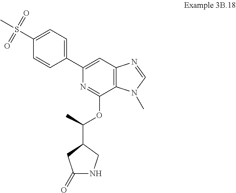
C1(C2=CC3=C(C(OC(C4CC(=O)NC4)C)=N2)N(C)C=N3)=CC=C(S(C)(=O)=O)C=C1
